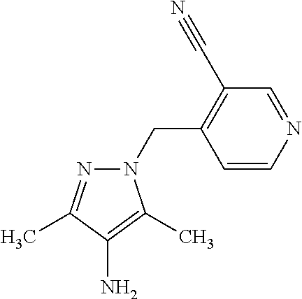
N1(CC2=C(C#N)C=NC=C2)N=C(C)C(N)=C1C
